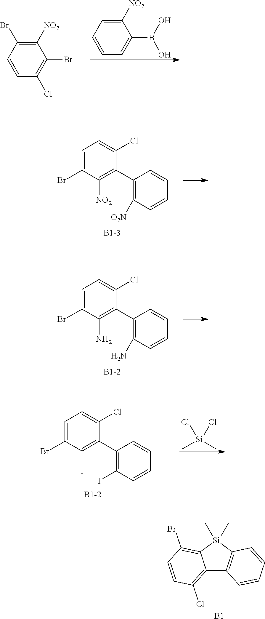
C1([NO2])=CC=CC=C1B(O)O.C1([NO2])=C(Br)C=CC(Cl)=C1Br.C1=C(Br)C([NO2])=C(C2=C([O2N])C=CC=C2)C(Cl)=C1.C1=C(Br)C(N)=C(C2=C(N)C=CC=C2)C(Cl)=C1.C1=C(Br)C(I)=C(C2=C(I)C=CC=C2)C(Cl)=C1.C[Si](C)(Cl)Cl.C12=C(Cl)C=CC(Br)=C1[Si](C)(C)C1=C2C=CC=C1.[B1]
